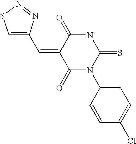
C(=C1C(=O)NC(=S)N(C2=CC=C(Cl)C=C2)C1=O)C1=CSN=N1
